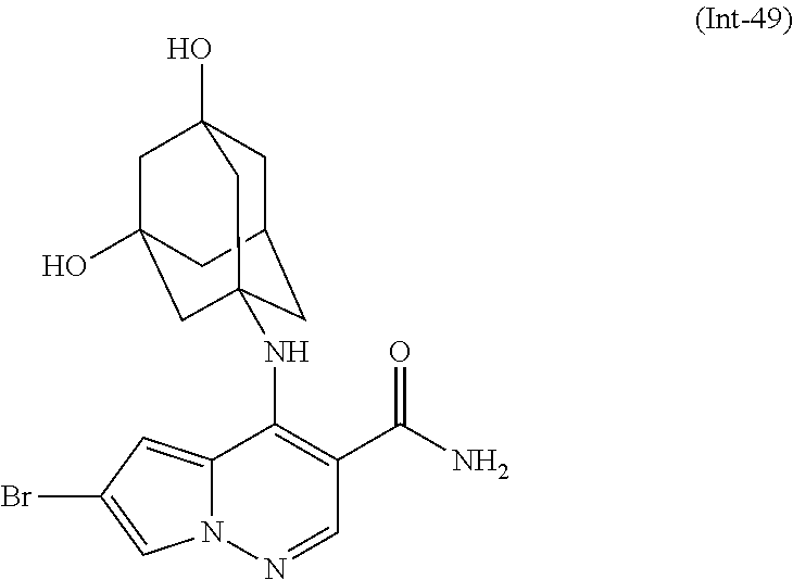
C1C2CC3(NC4=C(C(N)=O)C=NN5C4=CC(Br)=C5)CC(O)(CC1(O)C3)C2
